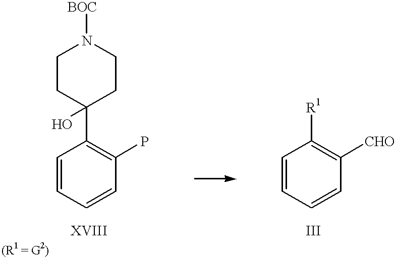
C1C(C2=C(P)C=CC=C2)(O)CCN([BOC])C1.[R1]C1=C([CHO])C=CC=C1
